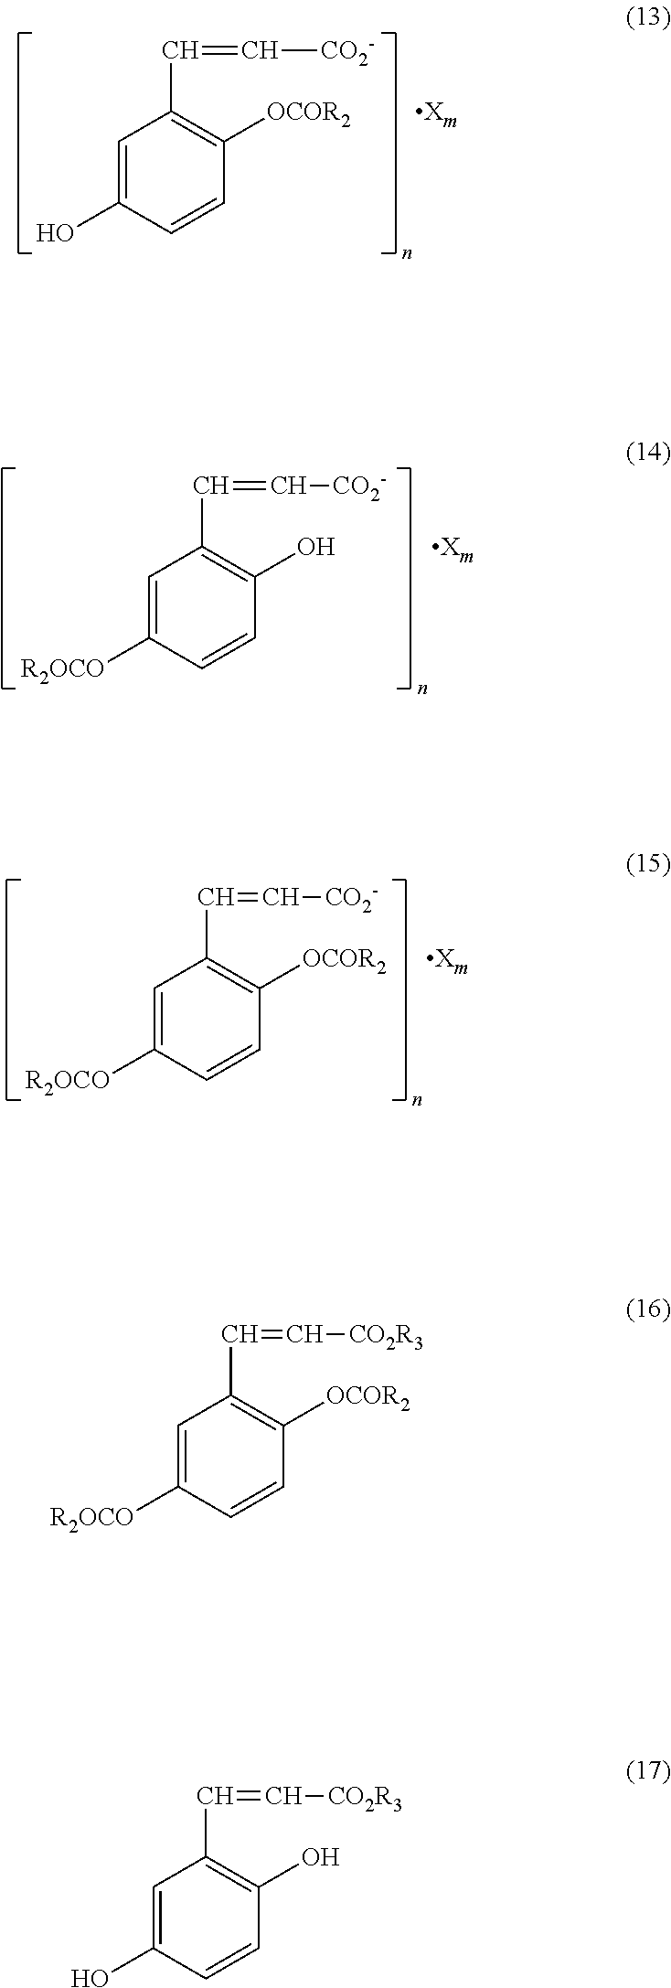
C1=C(O)C=CC([OCOR2])=C1C=C[CO2-].C1=C([R2OCO])C=CC(O)=C1C=C[CO2-].C1=C([R2OCO])C=CC([OCOR2])=C1C=C[CO2-].C1=C([R2OCO])C=CC([OCOR2])=C1C=C[CO2R3].C1=C(O)C=CC(O)=C1C=C[CO2R3]
